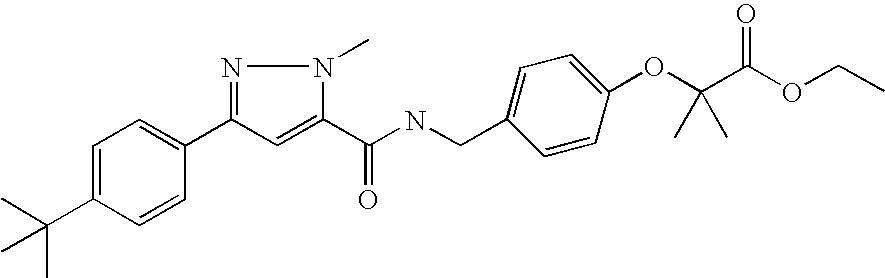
C(C1=CC=C(C2=NN(C)C(C(NCC3=CC=C(OC(C(OCC)=O)(C)C)C=C3)=O)=C2)C=C1)(C)(C)C
